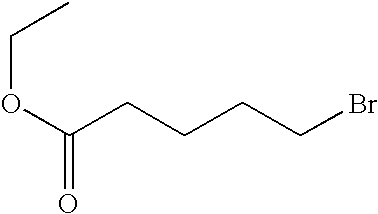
O(C(CCCCBr)=O)CC
